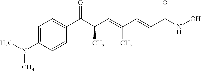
C1=C(N(C)C)C=CC(C(=O)C(C)C=C(C)C=CC(=O)NO)=C1
